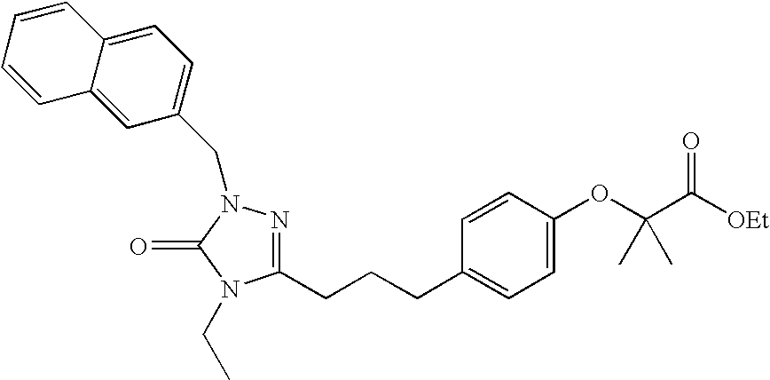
C(CCC1=CC=C(OC(C([OEt])=O)(C)C)C=C1)C1=NN(CC2=CC=C3C(=C2)C=CC=C3)C(=O)N1CC
